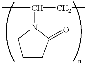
C(CC)(N1CCCC1=O)C
